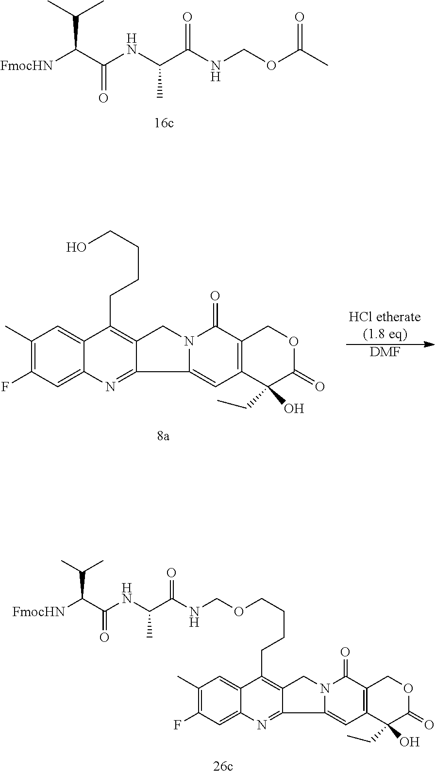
[FmocHN]C(C(NC(C(NCOC(C)=O)=O)C)=O)C(C)C.C(C1=C2C(=NC3=CC(F)=C(C)C=C31)C1=CC3=C(C(=O)N1C2)COC(=O)C3(CC)O)CCCO.[DMF].[FmocHN]C(C(NC(C(NCOCCCCC1=C2C(=NC3=CC(F)=C(C)C=C31)C1=CC3=C(C(=O)N1C2)COC(=O)C3(CC)O)=O)C)=O)C(C)C
